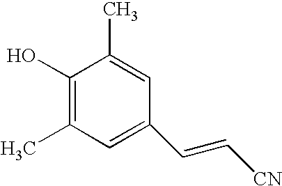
C1(O)=C(C)C=C(C=C[CN])C=C1C
